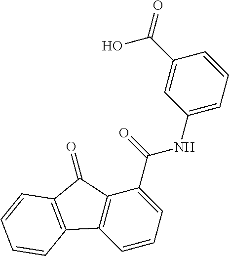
C1=CC=C(C(NC2=CC=CC(C(=O)O)=C2)=O)C2=C1C1=C(C2=O)C=CC=C1
